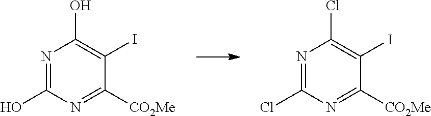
N1=C(O)N=C([CO2Me])C(I)=C1O.N1=C(Cl)N=C([CO2Me])C(I)=C1Cl
